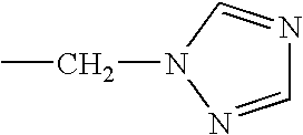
C1=NN(CC)C=N1
